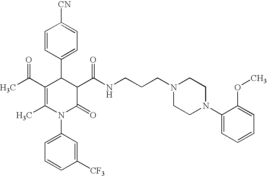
C1=CC(C2C(C(C)=O)=C(C)N(C3=CC=CC([CF3])=C3)C(=O)C2C(NCCCN2CCN(C3=CC=CC=C3OC)CC2)=O)=CC=C1[CN]
